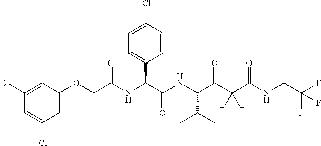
C1=C(Cl)C=C(Cl)C=C1OCC(NC(C(NC(C(C(C(NCC(F)(F)F)=O)(F)F)=O)C(C)C)=O)C1=CC=C(Cl)C=C1)=O
